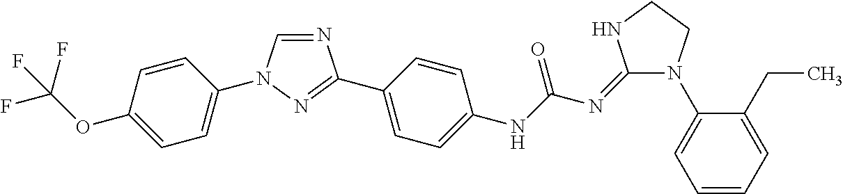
C1=CC(OC(F)(F)F)=CC=C1N1C=NC(C2=CC=C(NC(N=C3N(C4=CC=CC=C4CC)CCN3)=O)C=C2)=N1
